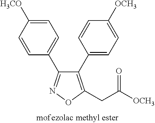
C1=CC([H3CO])=CC=C1C1=NOC(CC([OCH3])=O)=C1C1=CC=C([OCH3])C=C1
